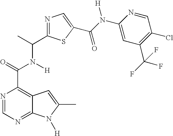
N1=CN=C2C(=C1C(=O)N([H])C(C)C1=NC=C(C(N(C3=CC(C(F)(F)F)=C(Cl)C=N3)[H])=O)S1)C=C(C)N2[H]
